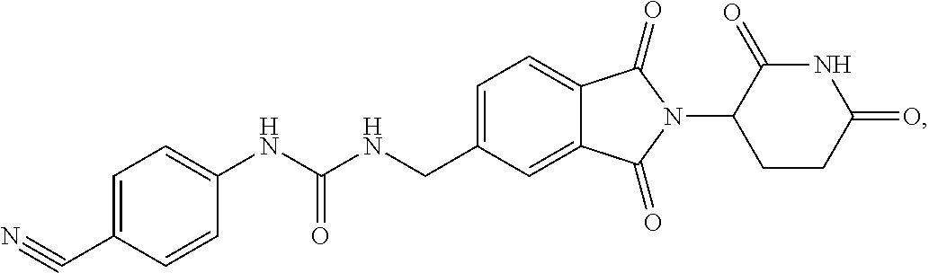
C1=C(CNC(NC2=CC=C(C#N)C=C2)=O)C=C2C(=C1)C(=O)N(C1CCC(=O)NC1=O)C2=O
